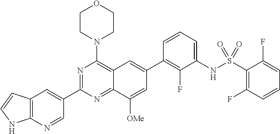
C12=C(N=CC(C3=NC(N4CCOCC4)=C4C(=N3)C([OMe])=CC(C3=C(F)C(NS(C5=C(F)C=CC=C5F)(=O)=O)=CC=C3)=C4)=C1)NC=C2
